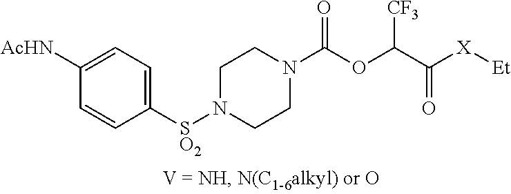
C1([SO2]N2CCN(C(OC(C([X][Et])=O)[CF3])=O)CC2)=CC=C([AcHN])C=C1
